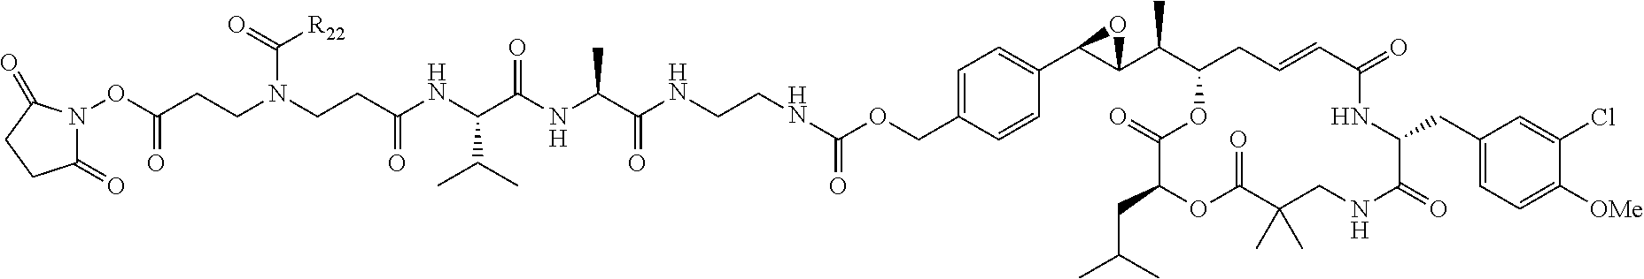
C1=C(COC(NCCNC(C(NC(C(NC(CCN(CCC(ON2C(=O)CCC2=O)=O)C(=O)[R22])=O)C(C)C)=O)C)=O)=O)C=CC(C2C(C(C3CC=CC(=O)NC(CC4=CC=C([OMe])C(Cl)=C4)C(=O)NCC(C)(C)C(=O)OC(CC(C)C)C(=O)O3)C)O2)=C1
